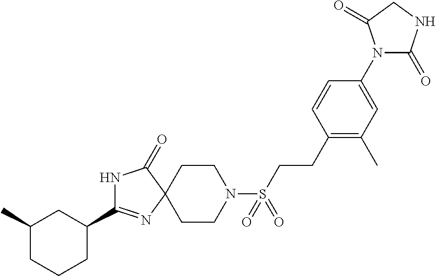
C1CC(C2=NC3(C(=O)N2)CCN(S(=O)(=O)CCC2=C(C)C=C(N4C(=O)NCC4=O)C=C2)CC3)CC(C)C1
